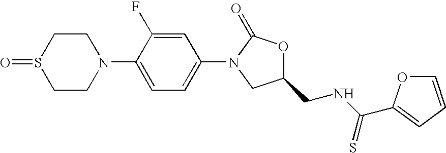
C1N(C2=CC=C(N3CC(CNC(=S)C4=CC=CO4)OC3=O)C=C2F)CCS(=O)C1
